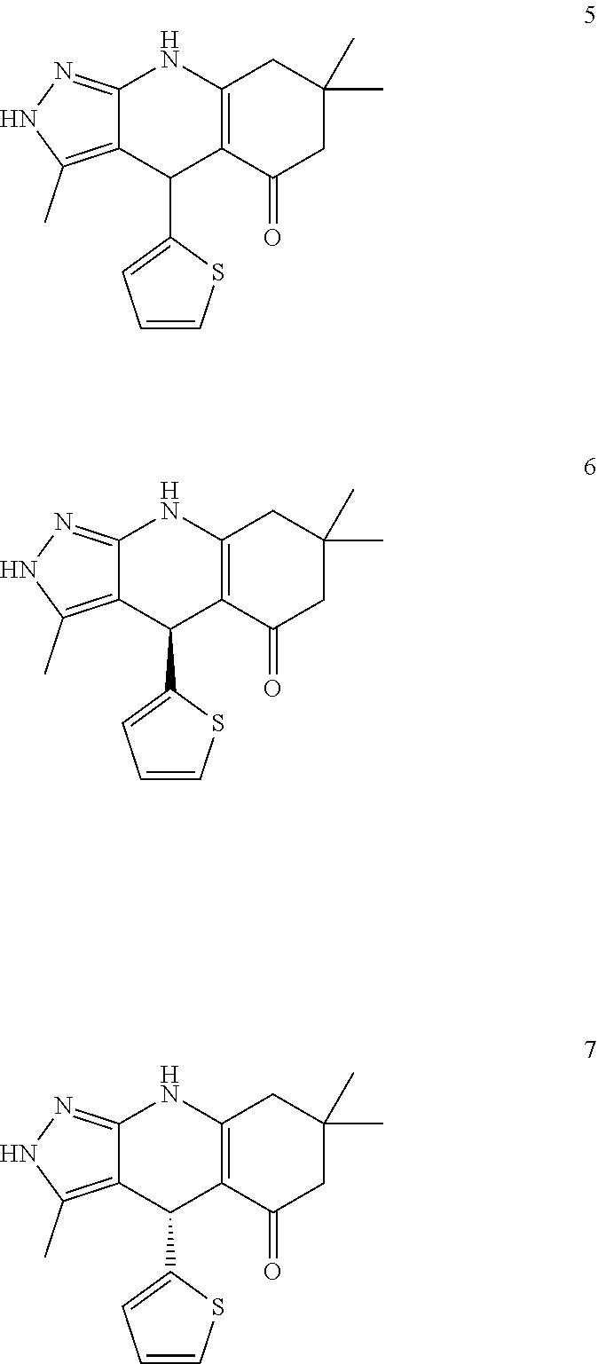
C1(C)(C)CC(=O)C2=C(C1)NC1=NNC(C)=C1C2C1=CC=CS1.C1(C)(C)CC(=O)C2=C(C1)NC1=NNC(C)=C1C2C1=CC=CS1.C1(C)(C)CC(=O)C2=C(C1)NC1=NNC(C)=C1C2C1=CC=CS1
